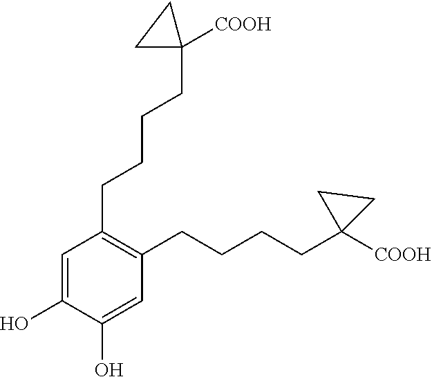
C1(CCCCC2([COOH])CC2)=C(CCCCC2([COOH])CC2)C=C(O)C(O)=C1
